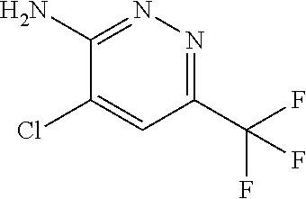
C1(C(F)(F)F)=NN=C(N)C(Cl)=C1
